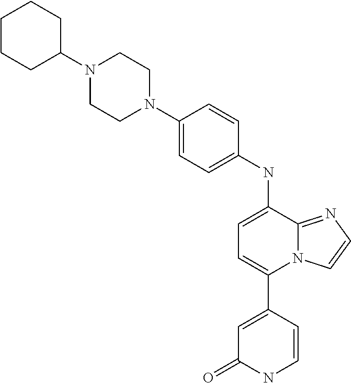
C1(C2=CC=C(NC3=CC=C(N4CCN(C5CCCCC5)CC4)C=C3)C3=NC=CN23)=CC(=O)NC=C1
